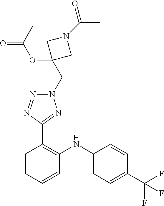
C1=CC(C(F)(F)F)=CC=C1NC1=C(C2=NN(CC3(OC(C)=O)CN(C(=O)C)C3)N=N2)C=CC=C1
